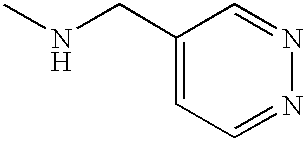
C1(CNC)=CC=NN=C1
